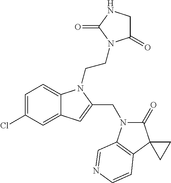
C1=C(Cl)C=C2C(=C1)N(CCN1C(=O)CNC1=O)C(CN1C(=O)C3(C4=C1C=NC=C4)CC3)=C2
